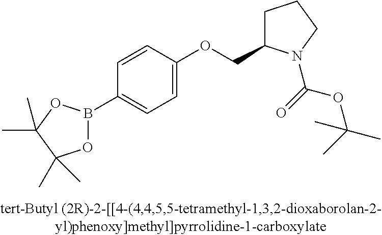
C1=CC(OCC2CCCN2C(=O)OC(C)(C)C)=CC=C1B1OC(C)(C)C(C)(C)O1
